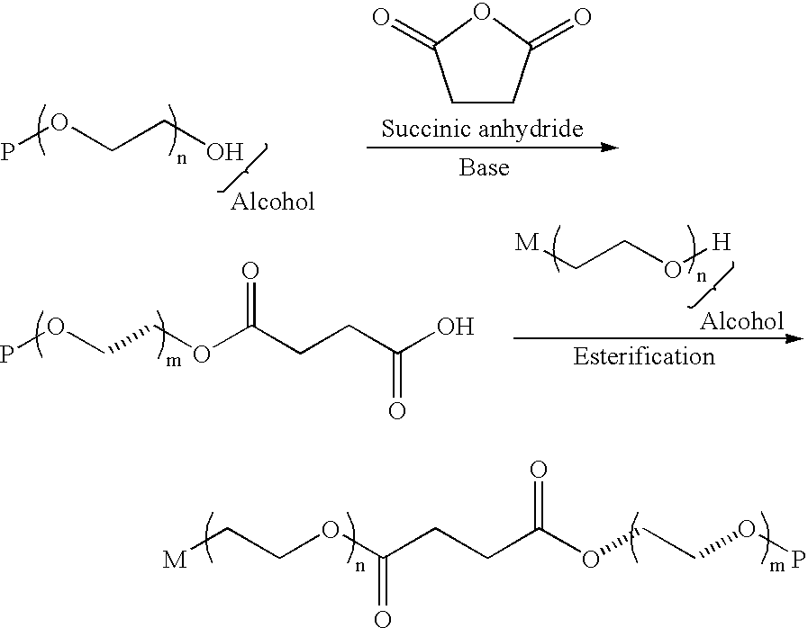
POCCO.C1CC(=O)OC1=O.POCCOC(CCC(O)=O)=O.[M]CCO[H].[M]CCOC(CCC(OCCOP)=O)=O
